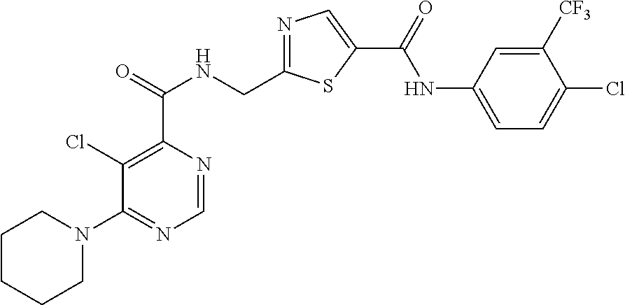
N1=C(CNC(C2=C(Cl)C(N3CCCCC3)=NC=N2)=O)SC(C(=O)NC2=CC=C(Cl)C([CF3])=C2)=C1
